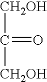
[CH2OH]C(=O)[CH2OH]
